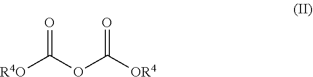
[R4O]C(OC([OR4])=O)=O
